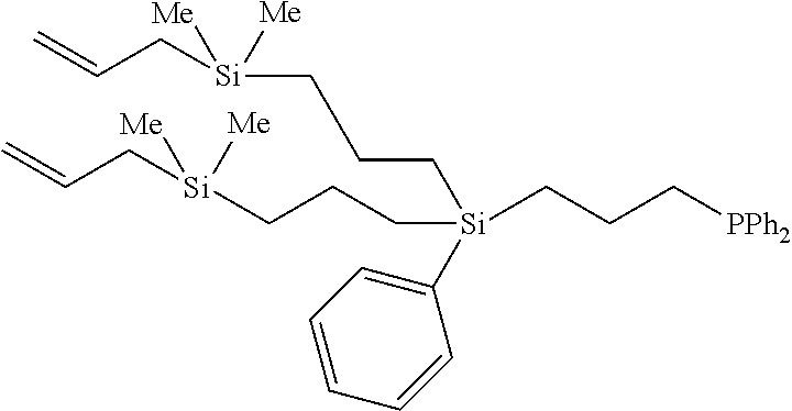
C(C[Si](CCC[Si]([Me])(CC=C)[Me])(CCC[PPh2])C1=CC=CC=C1)C[Si]([Me])(CC=C)[Me]
